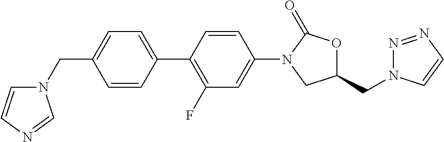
C(C1=CC=C(C2=C(F)C=C(N3C(=O)OC(CN4N=NC=C4)C3)C=C2)C=C1)N1C=CN=C1
